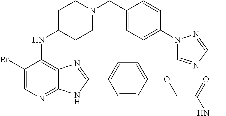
C1(Br)=CN=C2C(=C1NC1CCN(CC3=CC=C(N4C=NC=N4)C=C3)CC1)N=C(C1=CC=C(OCC(NC)=O)C=C1)N2
